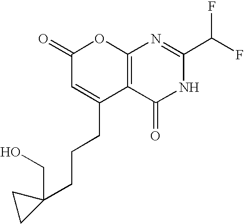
C1(=O)C=C(CCCC2(CO)CC2)C2=C(O1)N=C(C(F)F)NC2=O
